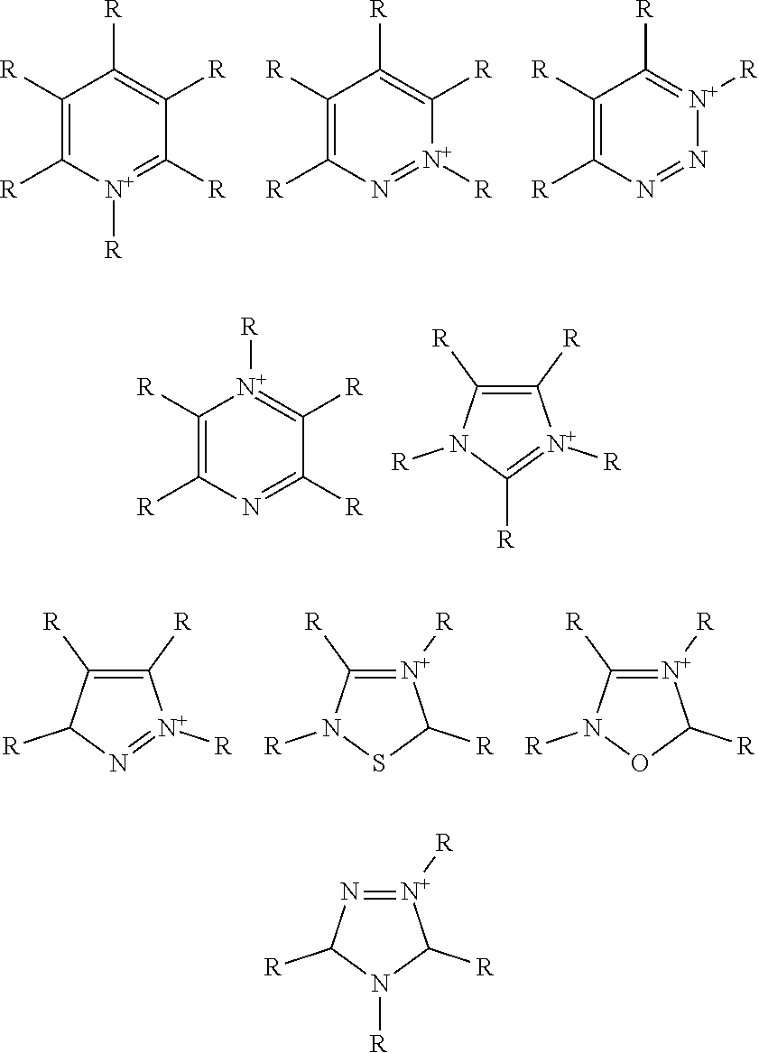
C1([R])=C([R])[N+]([R])=C([R])C([R])=C1[R].C1([R])=C([R])N=[N+]([R])C([R])=C1[R].C1([R])=C([R])N=N[N+]([R])=C1[R].C1([R])=C([R])N=C([R])C([R])=[N+]1[R].C1([R])=C([R])N([R])C([R])=[N+]1[R].C1([R])=C([R])C([R])N=[N+]1[R].[N+]1([R])=C([R])N([R])SC1[R].[N+]1([R])=C([R])N([R])OC1[R].[N+]1([R])=NC([R])N([R])C1[R]
